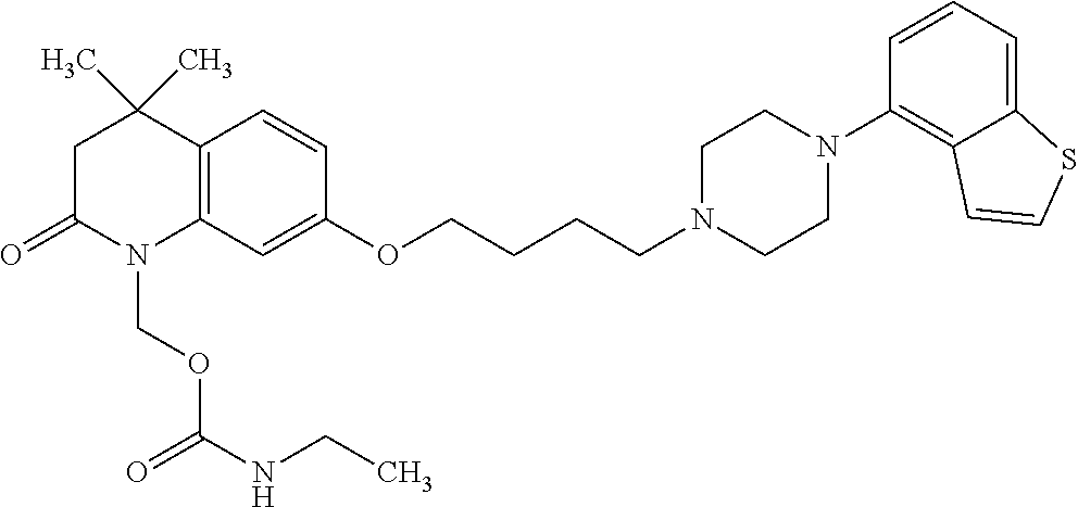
C12=C(C=C(OCCCCN3CCN(C4=C5C(=CC=C4)SC=C5)CC3)C=C1)N(COC(NCC)=O)C(=O)CC2(C)C
